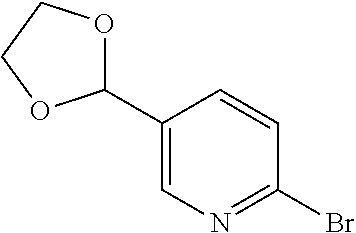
C1(C2OCCO2)=CN=C(Br)C=C1
